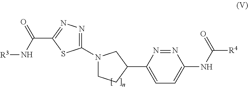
N1(C2=NN=C(C(=O)N[R3])S2)CCC(C2=CC=C(NC(=O)[R4])N=N2)C1
